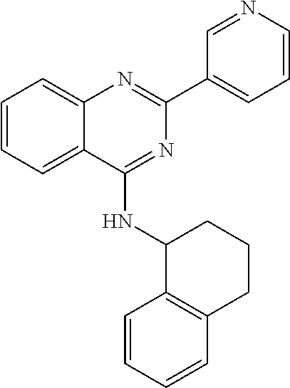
C1=CC=C2C(=C1)N=C(C1=CC=CN=C1)N=C2NC1C2=C(CCC1)C=CC=C2
